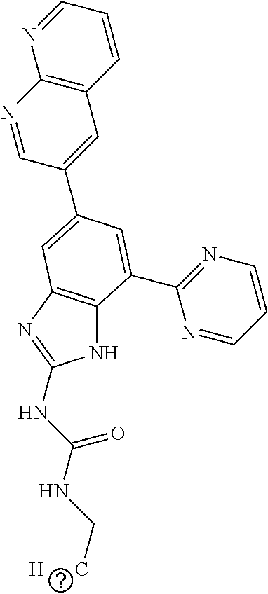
N1=CC(C2=CC3=C(NC(NC(NC[H      C])=O)=N3)C(C3=NC=CC=N3)=C2)=CC2=C1N=CC=C2
